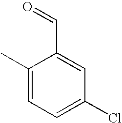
C1(C)=CC=C(Cl)C=C1C=O
